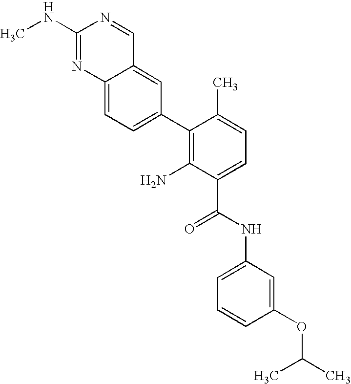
C12=CC=C(C3=C(N)C(C(NC4=CC=CC(OC(C)C)=C4)=O)=CC=C3C)C=C1C=NC(NC)=N2
